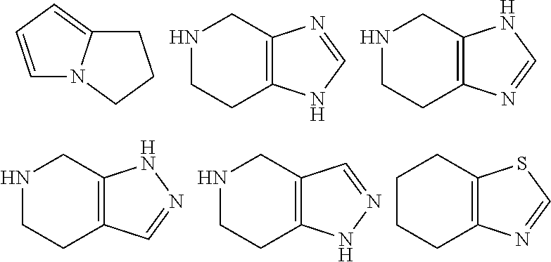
C1C2=CC=CN2CC1.N1CCC2=C(C1)N=CN2.N1CCC2=C(C1)NC=N2.N1CCC2=C(C1)NN=C2.N1CCC2=C(C1)C=NN2.C1CCC2=C(C1)SC=N2
